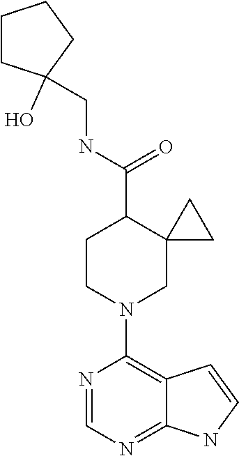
N1=CN=C2C(=C1N1CC3(C(C(NCC4(O)CCCC4)=O)CC1)CC3)C=CN2
